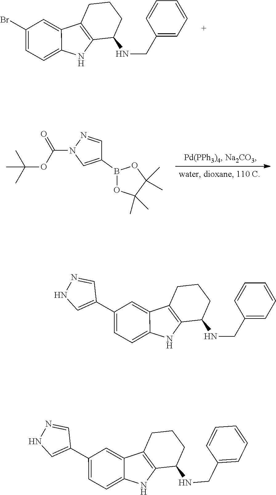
C1(Br)=CC=C2C(=C1)C1=C(N2)C(NCC2=CC=CC=C2)CCC1.C(OC(N1C=C(B2OC(C)(C)C(C)(C)O2)C=N1)=O)(C)(C)C.C1(C2=CNN=C2)=CC=C2C(=C1)C1=C(N2)C(NCC2=CC=CC=C2)CCC1.C1(C2=CNN=C2)=CC=C2C(=C1)C1=C(N2)C(NCC2=CC=CC=C2)CCC1
